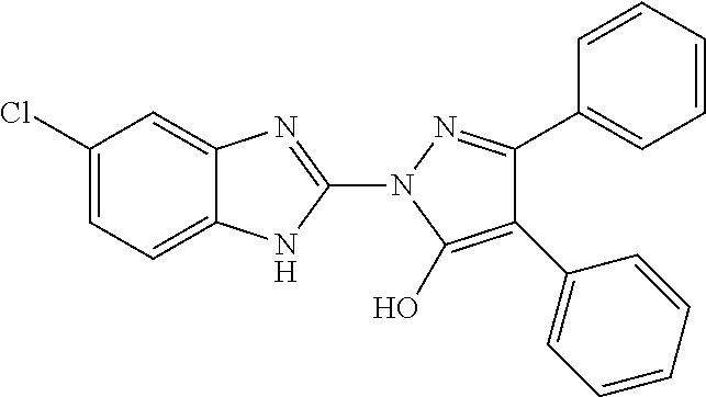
C1(Cl)=CC=C2C(=C1)N=C(N1C(O)=C(C3=CC=CC=C3)C(C3=CC=CC=C3)=N1)N2
